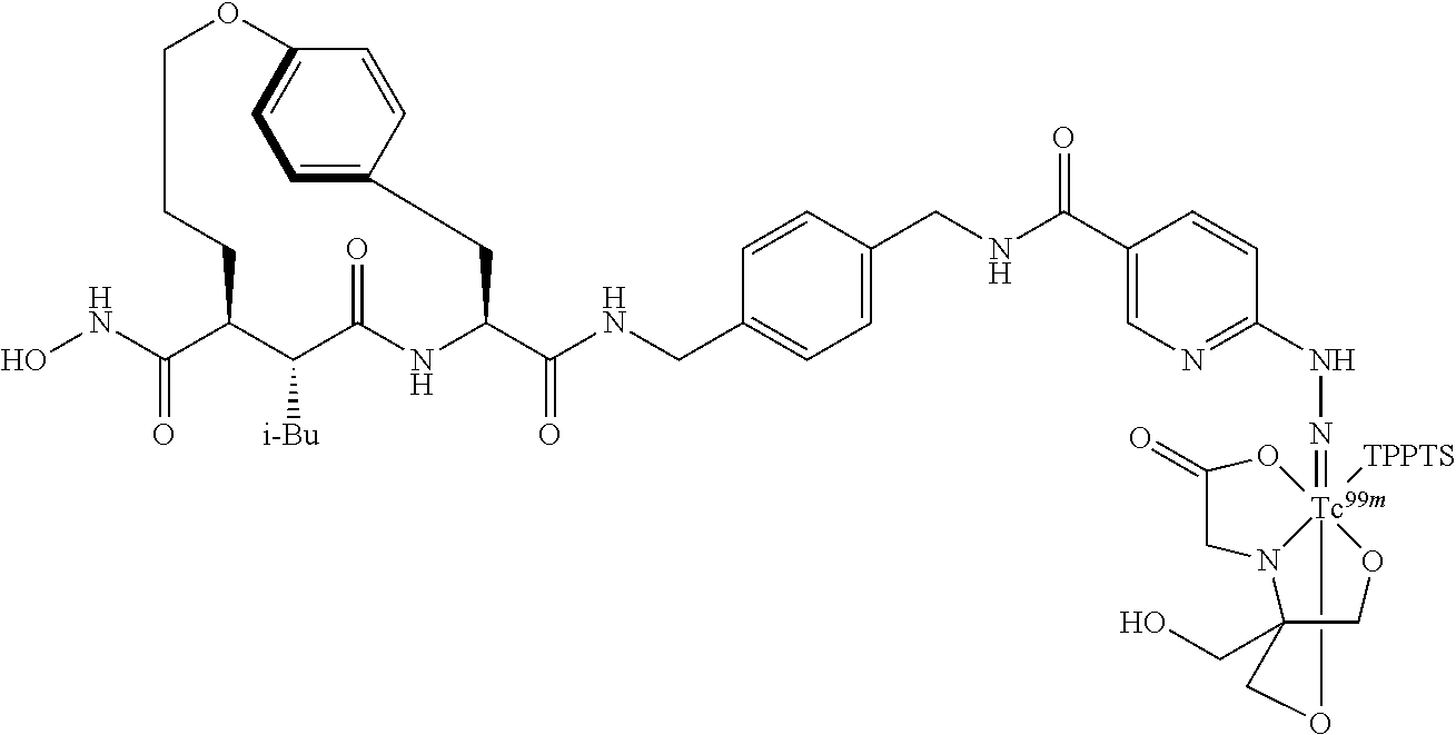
O1[Tc99m]23([TPPTS])(=NNC4=NC=C(C(NCC5=CC=C(CNC(C6NC(=O)C([i-Bu])C(C(NO)=O)CCCOC7=CC=C(C=C7)C6)=O)C=C5)=O)C=C4)OC(=O)CN2C(CO)(CO3)C1
